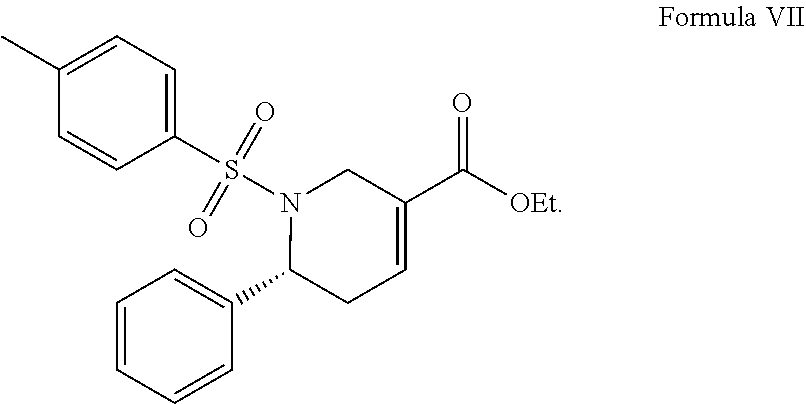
C1=CC(S(N2C(C3=CC=CC=C3)CC=C(C(=O)[OEt])C2)(=O)=O)=CC=C1C
